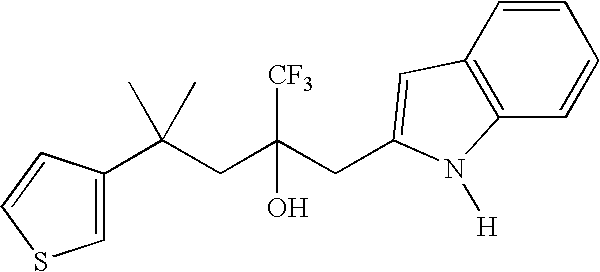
C(CC(CC1=CC2=C(C=CC=C2)N1[H])([CF3])O)(C)(C)C1=CSC=C1
